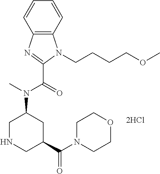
C12=C(C=CC=C1)N(CCCCOC)C(C(N(C1CNCC(C(N3CCOCC3)=O)C1)C)=O)=N2
